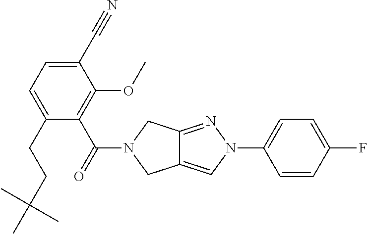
C(C1=CC=C(C#N)C(OC)=C1C(=O)N1CC2=CN(C3=CC=C(F)C=C3)N=C2C1)CC(C)(C)C
